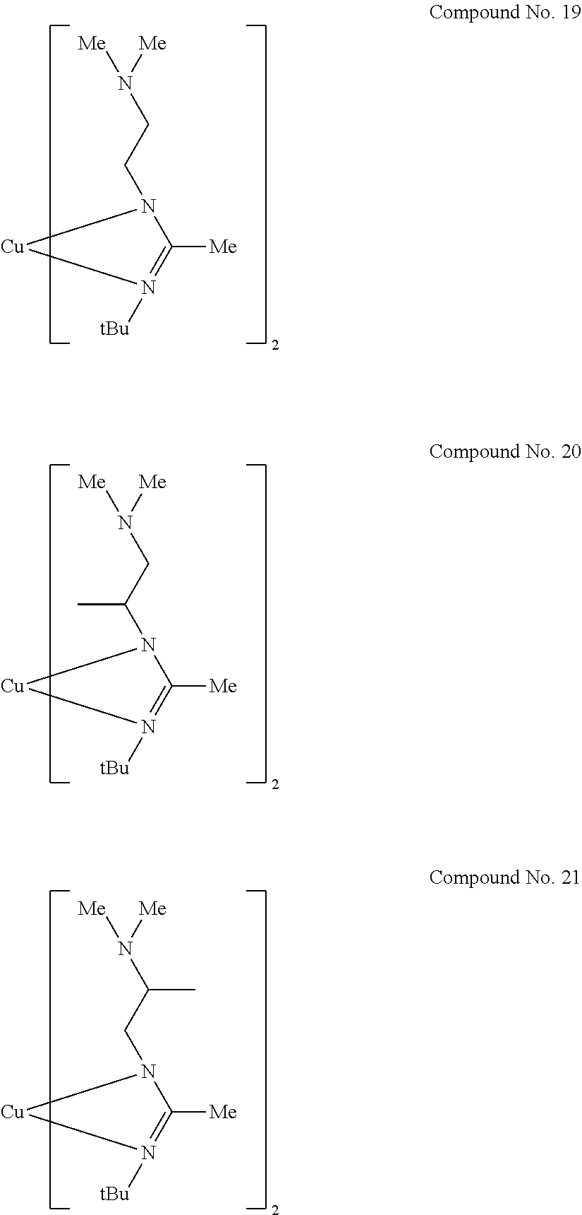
[Me]N([Me])CCN1C([Me])=N([tBu])[Cu]1.[Me]N([Me])CC(N1C([Me])=N([tBu])[Cu]1)C.[Me]N([Me])C(CN1C([Me])=N([tBu])[Cu]1)C
